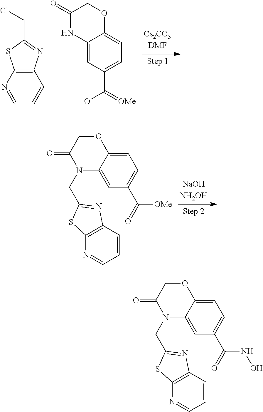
C12=C(N=C(CCl)S1)C=CC=N2.C12=CC(C(=[OMe])O)=CC=C1OCC(=O)N2.C1C(=O)N(CC2=NC3=C(N=CC=C3)S2)C2=CC(C(=O)[OMe])=CC=C2O1.C1C(=O)N(CC2=NC3=C(N=CC=C3)S2)C2=CC(C(=O)NO)=CC=C2O1
